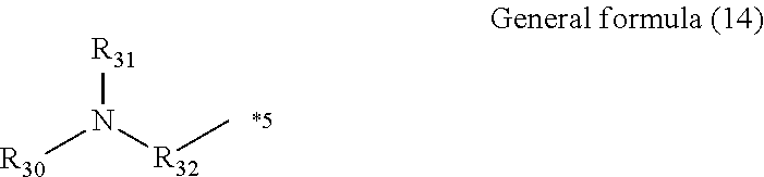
[R30]N([R32]C)[R31]
